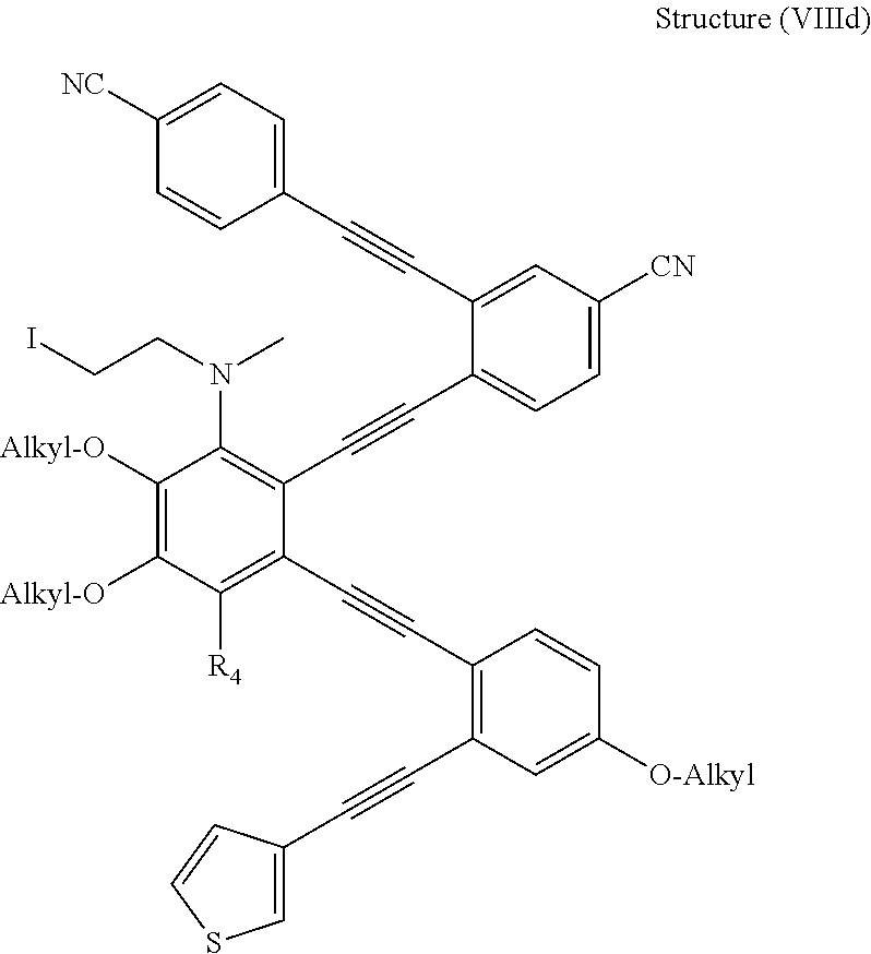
C1=C([NC])C=CC(C#CC2=CC([CN])=CC=C2C#CC2=C(N(CCI)C)C([Alkyl-O])=C([Alkyl-O])C([R4])=C2C#CC2=C(C#CC3=CSC=C3)C=C([O-Alkyl])C=C2)=C1
